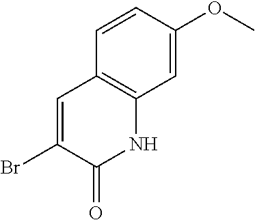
C1=CC2=C(C=C1OC)NC(=O)C(Br)=C2
